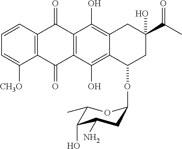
C1=CC2=C(C([CH3O])=C1)C(=O)C1=C(C2=O)C(O)=C2C(=C1O)C(OC1CC(N)C(O)C(C)O1)CC(O)(C(C)=O)C2
